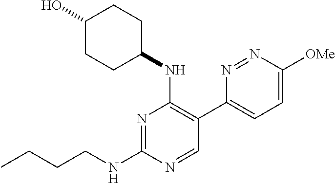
N1=C(NCCCC)N=CC(C2=CC=C([OMe])N=N2)=C1NC1CCC(O)CC1
